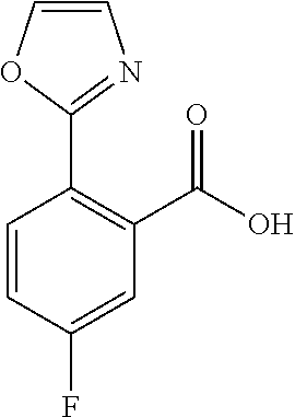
C1=CC(F)=CC(C(O)=O)=C1C1=NC=CO1
